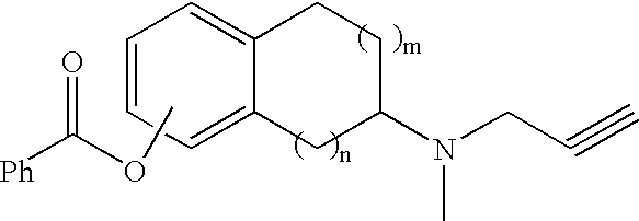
C12=CC=CC=C1CCC(N(CC#C)C)C2.COC([Ph])=O
